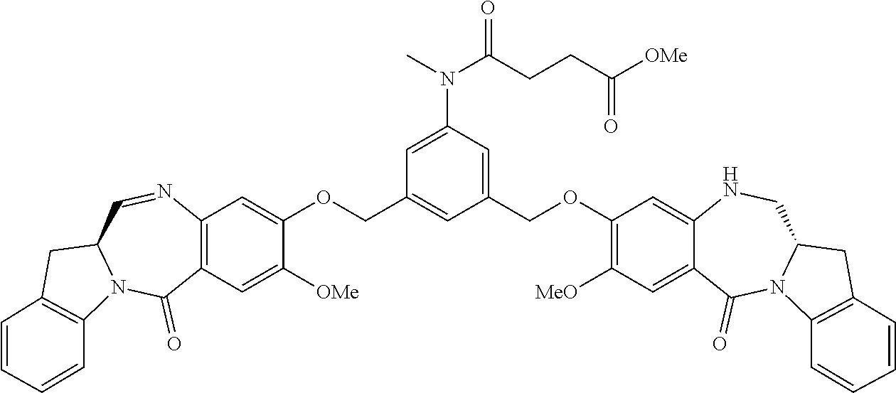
C1(COC2=CC3=C(C=C2[OMe])C(=O)N2C(C=N3)CC3=C2C=CC=C3)=CC(COC2=C([MeO])C=C3C(=C2)NCC2N(C3=O)C3=C(C2)C=CC=C3)=CC(N(C(CCC([OMe])=O)=O)C)=C1
